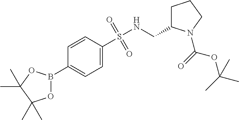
C1(B2OC(C)(C)C(C)(C)O2)=CC=C(S(NCC2CCCN2C(=O)OC(C)(C)C)(=O)=O)C=C1
